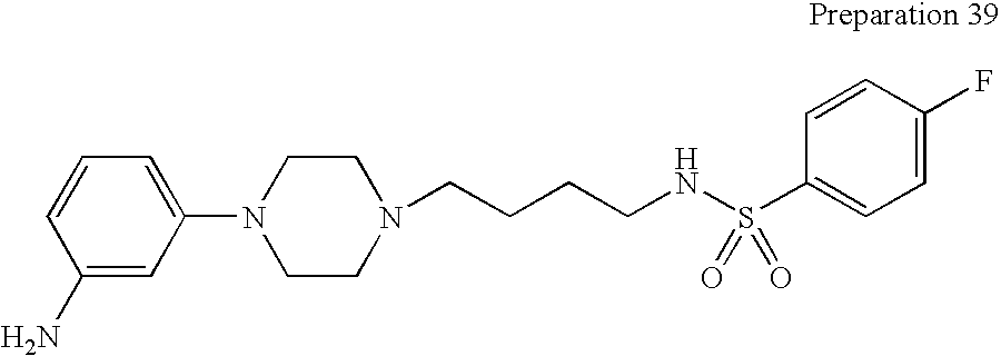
C1(N)=CC(N2CCN(CCCCNS(C3=CC=C(F)C=C3)(=O)=O)CC2)=CC=C1
